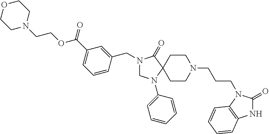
C1N(C2=CC=CC=C2)C2(C(=O)N1CC1=CC(C(OCCN3CCOCC3)=O)=CC=C1)CCN(CCCN1C(=O)NC3=C1C=CC=C3)CC2
